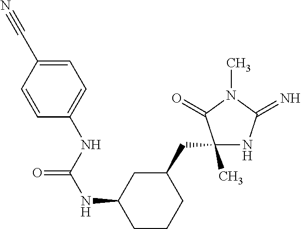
C1(C)(CC2CC(NC(=O)NC3=CC=C(C#N)C=C3)CCC2)NC(=N)N(C)C1=O
